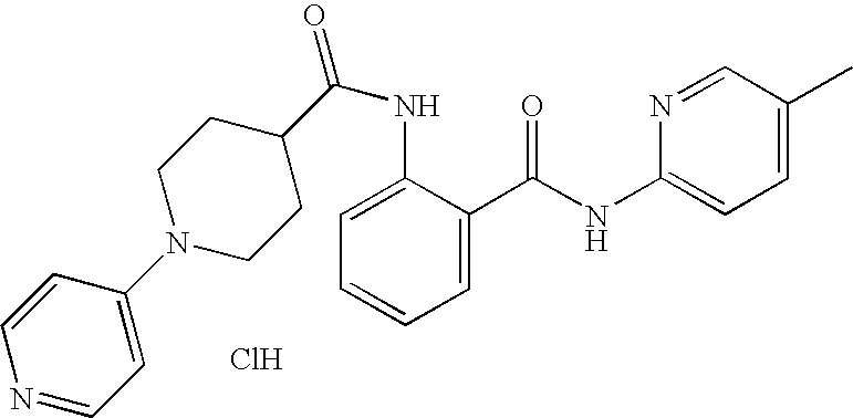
C1=CN=CC=C1N1CCC(C(NC2=CC=CC=C2C(NC2=CC=C(C)C=N2)=O)=O)CC1.Cl
